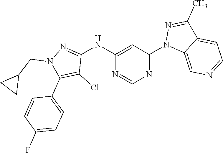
N1=C(N2C3=CN=CC=C3C(C)=N2)C=C(NC2=NN(CC3CC3)C(C3=CC=C(F)C=C3)=C2Cl)N=C1
